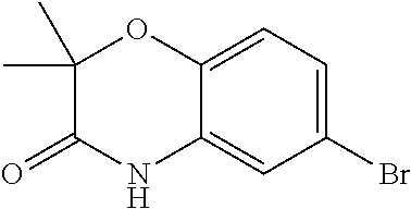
C12=CC=C(Br)C=C1NC(=O)C(C)(C)O2
